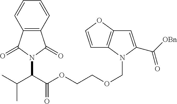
C1=COC2=C1N(COCCOC(C(C(C)C)N1C(=O)C3=C(C1=O)C=CC=C3)=O)C(C([OBn])=O)=C2
